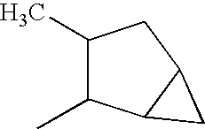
C1(C)C(C)C2C(C1)C2
